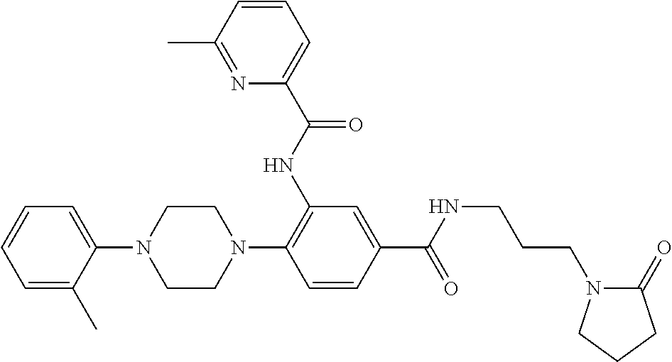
C1=C(C)C(N2CCN(C3=C(NC(C4=CC=CC(C)=N4)=O)C=C(C(=O)NCCCN4C(=O)CCC4)C=C3)CC2)=CC=C1
